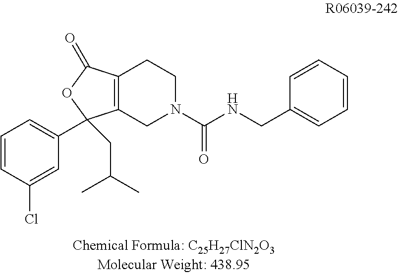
C12=C(CN(C(NCC3=CC=CC=C3)=O)CC1)C(C1=CC=CC(Cl)=C1)(CC(C)C)OC2=O
